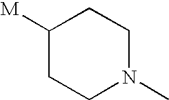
C1([M])CCN(C)CC1
